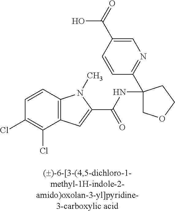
C1=CC2=C(C(Cl)=C1Cl)C=C(C(=O)NC1(C3=NC=C(C(O)=O)C=C3)COCC1)N2C
